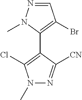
N1=CC(Br)=C(C2=C(Cl)N(C)N=C2[CN])N1C
